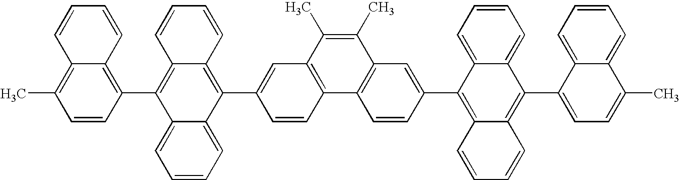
CC1=C2C(=C(C3=C4C(=C(C5=CC6=C(C=C5)C5=C(C(C)=C6C)C=C(C6=C7C(=C(C8=CC=C(C)C9=CC=CC=C89)C8=CC=CC=C68)C=CC=C7)C=C5)C5=CC=CC=C35)C=CC=C4)C=C1)C=CC=C2
